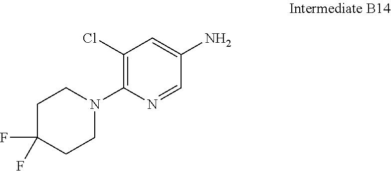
C1C(F)(F)CCN(C2=C(Cl)C=C(N)C=N2)C1
